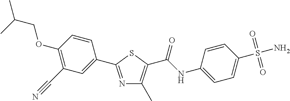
N1=C(C2=CC(C#N)=C(OCC(C)C)C=C2)SC(C(NC2=CC=C(S(N)(=O)=O)C=C2)=O)=C1C
